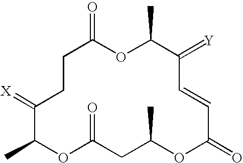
C1(=[X])C(C)OC(=O)CC(C)OC(=O)C=CC(=[Y])C(C)OC(=O)CC1
